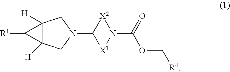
C12([H])C([H])(CN(C3[X2]N(C(=O)OC[R4])[X1]3)C1)C2[R1]
